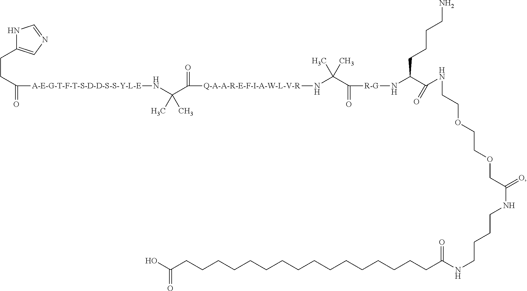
C(CC1=CN=CN1)C([A-E-G-T-F-T-S-D-D-S-S-Y-L-E]NC(C([Q-A-A-R-E-F-I-A-W-L-V-R]NC(C(=O)[R-G]NC(C(NCCOCCOCC(NCCCCNC(=O)CCCCCCCCCCCCCCCCC(O)=O)=O)=O)CCCCN)(C)C)=O)(C)C)=O
